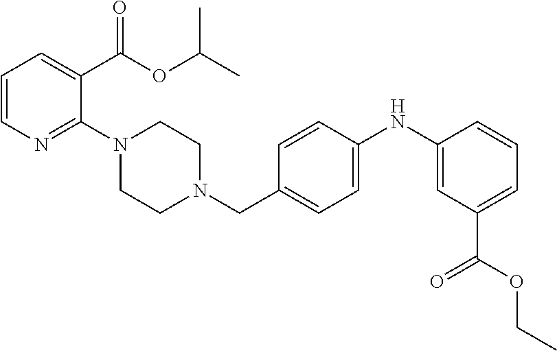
C1=C(C(OC(C)C)=O)C(N2CCN(CC3=CC=C(NC4=CC(C(OCC)=O)=CC=C4)C=C3)CC2)=NC=C1
